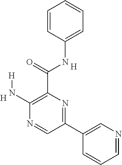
C1(N[H])=C(C(NC2=CC=CC=C2)=O)N=C(C2=CN=CC=C2)C=N1.[H].[H]
